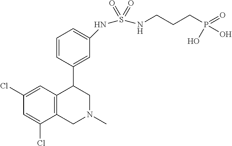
C1(Cl)=CC2=C(C(Cl)=C1)CN(C)CC2C1=CC(NS(NCCCP(O)(=O)O)(=O)=O)=CC=C1
